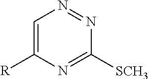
C1=C([R])N=C([SCH3])N=N1
